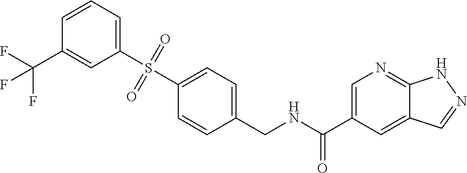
C1(C(F)(F)F)=CC(S(C2=CC=C(CNC(C3=CN=C4C(=C3)C=NN4)=O)C=C2)(=O)=O)=CC=C1
